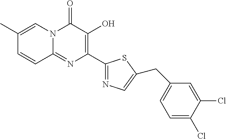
C1=CC2=NC(C3=NC=C(CC4=CC=C(Cl)C(Cl)=C4)S3)=C(O)C(=O)N2C=C1C
